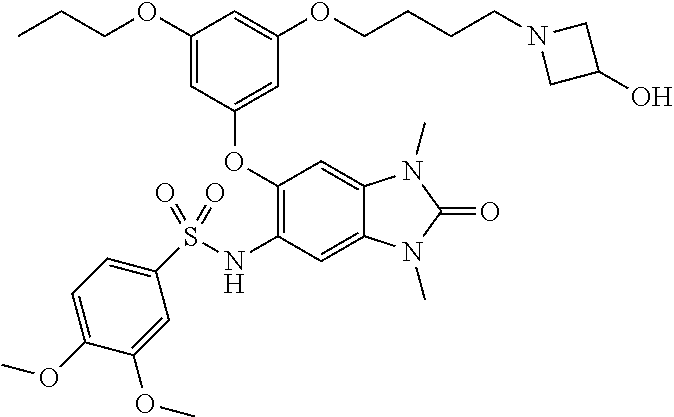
C1(OCCC)=CC(OC2=C(NS(C3=CC=C(OC)C(OC)=C3)(=O)=O)C=C3C(=C2)N(C)C(=O)N3C)=CC(OCCCCN2CC(O)C2)=C1
